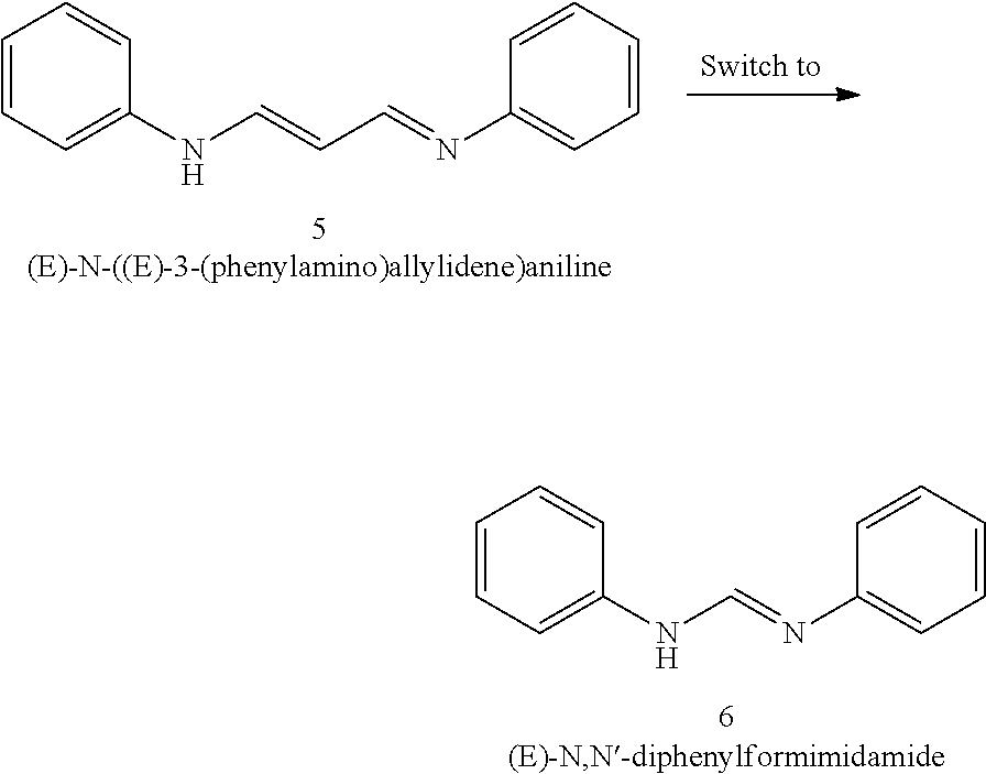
C1=CC=C(NC=CC=NC2=CC=CC=C2)C=C1.C1=CC=C(NC=NC2=CC=CC=C2)C=C1
